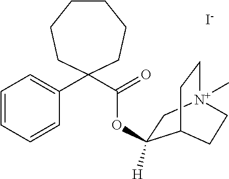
C1CCCC(C(=O)OC2([H])C[N+]3(C)CCC2CC3)(C2=CC=CC=C2)CC1.[I-]
